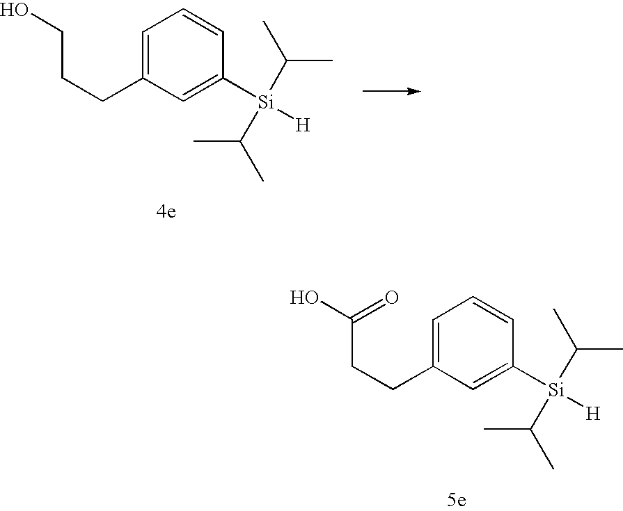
C(CCC1=CC=CC([Si](C(C)C)(C(C)C)[H])=C1)(O)=O.C(CCC1=CC=CC([Si](C(C)C)(C(C)C)[H])=C1)O
